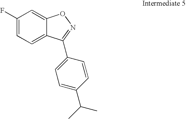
C1(F)=CC=C2C(=C1)ON=C2C1=CC=C(C(C)C)C=C1
